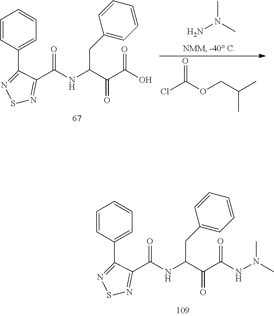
C1=CC(C2=NSN=C2C(NC(C(C(O)=O)=O)CC2=CC=CC=C2)=O)=CC=C1.NN(C)C.ClC(OCC(C)C)=O.C1=CC(C2=NSN=C2C(NC(C(C(NN(C)C)=O)=O)CC2=CC=CC=C2)=O)=CC=C1
